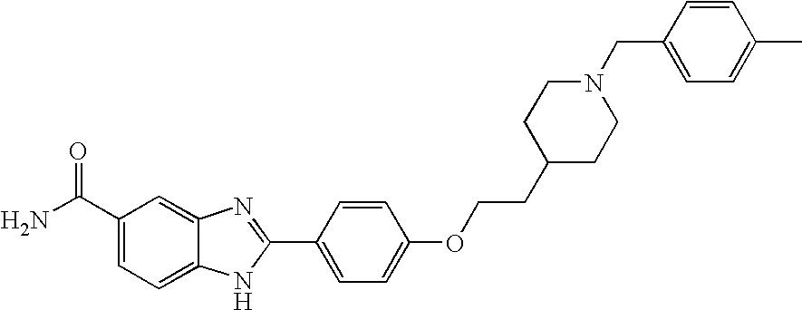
C12=CC(C(=O)N)=CC=C1NC(C1=CC=C(OCCC3CCN(CC4=CC=C(C)C=C4)CC3)C=C1)=N2
